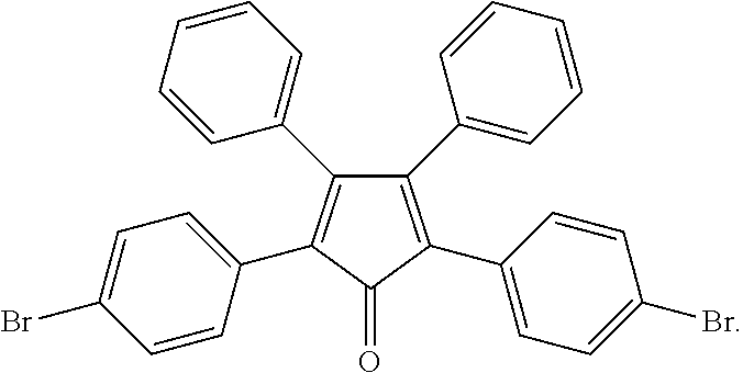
C1(C2=CC=CC=C2)=C(C2=CC=C(Br)C=C2)C(=O)C(C2=CC=C(Br)C=C2)=C1C1=CC=CC=C1
